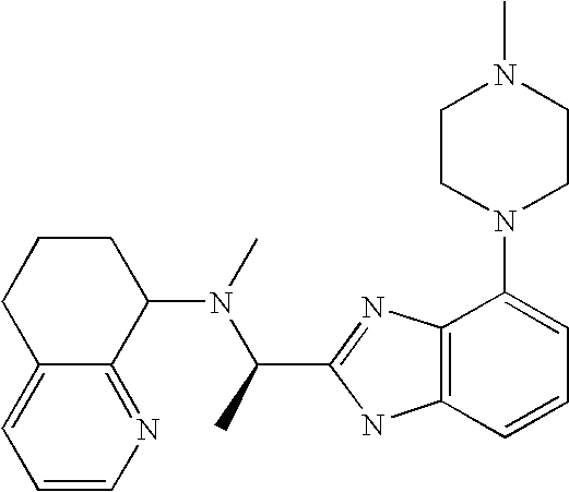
C1=CN=C2C(=C1)CCCC2N(C(C1=NC2=C(N1)C=CC=C2N1CCN(C)CC1)C)C
